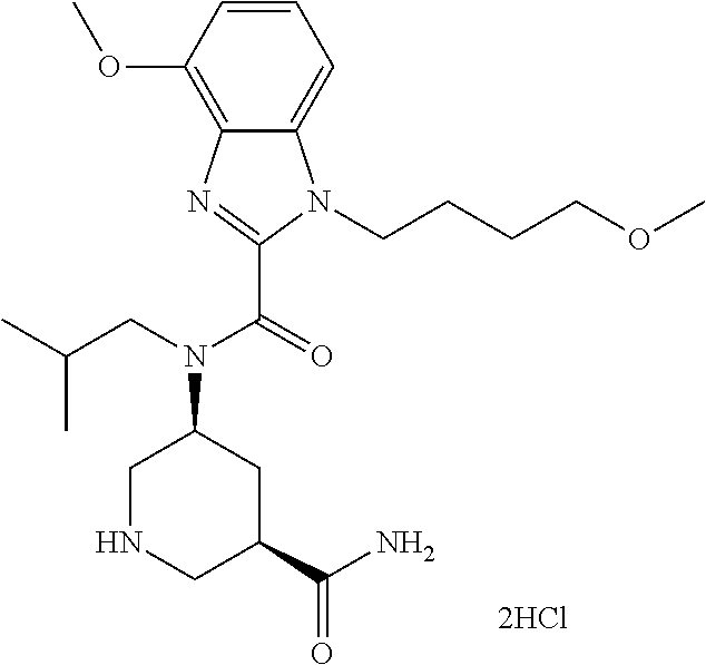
C1=CC(OC)=C2C(=C1)N(CCCCOC)C(C(=O)N(CC(C)C)C1CC(C(=O)N)CNC1)=N2
